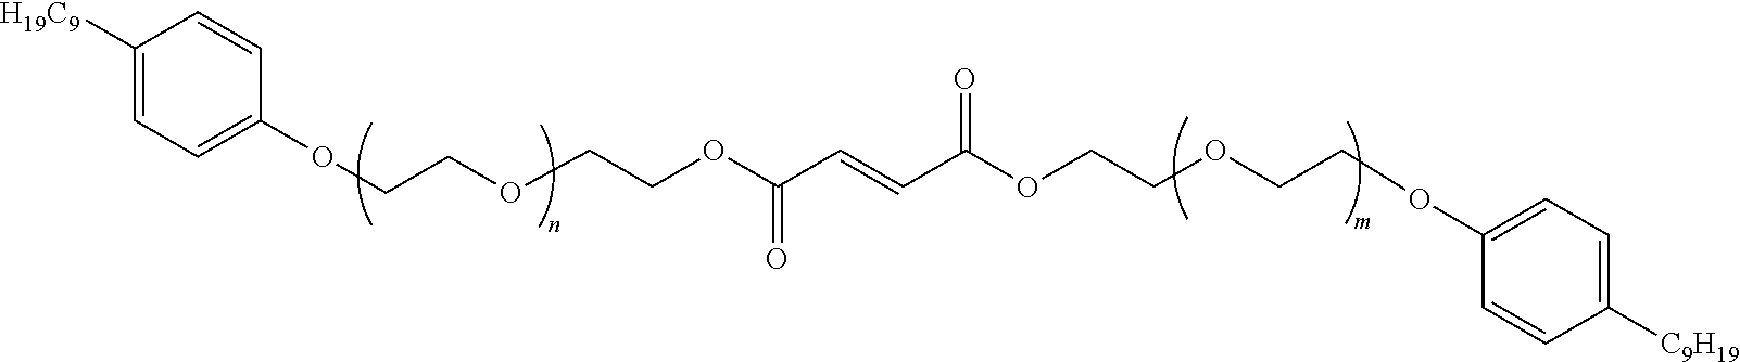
C1([H19C9])=CC=C(OCCOCCOC(C=CC(OCCOCCOC2=CC=C([C9H19])C=C2)=O)=O)C=C1
